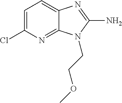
C1=C(Cl)N=C2C(=C1)N=C(N)N2CCOC
